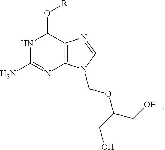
C12=C(N(COC(CO)CO)C=N1)N=C(N)NC2O[R]
